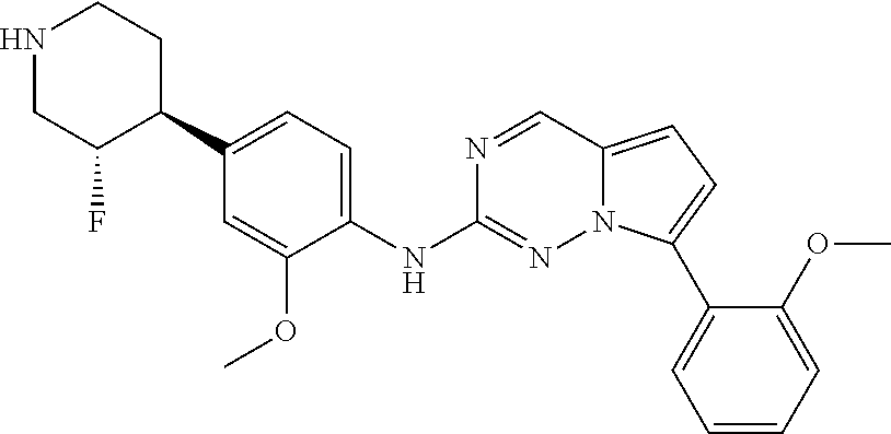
N1CC(F)C(C2=CC=C(NC3=NN4C(=CC=C4C4=CC=CC=C4OC)C=N3)C(OC)=C2)CC1
